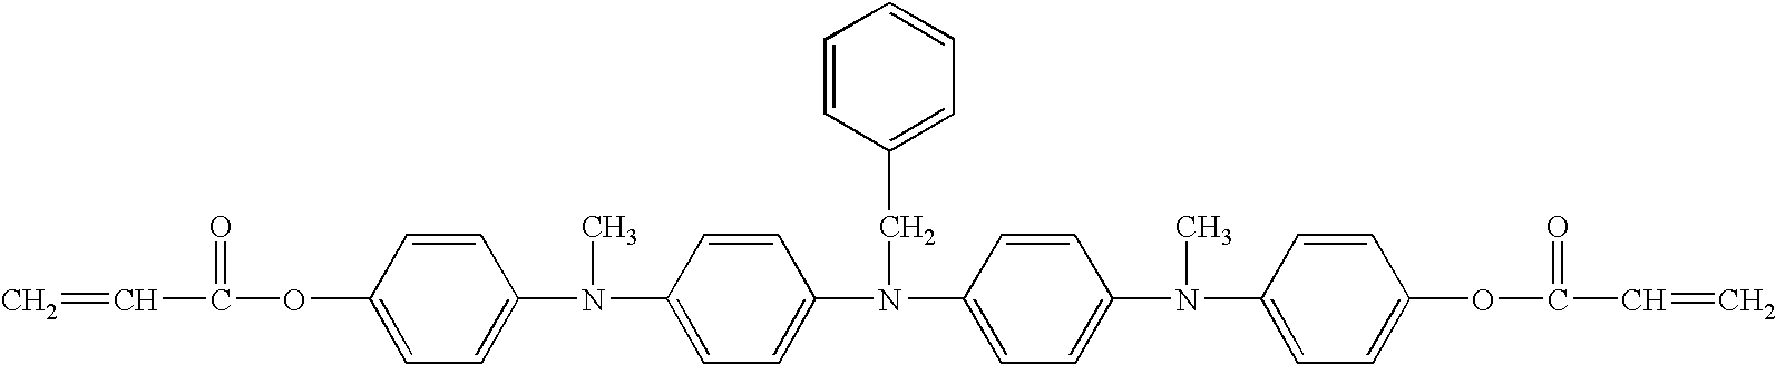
C=CC(=O)OC1=CC=C(N(C)C2=CC=C(N(CC3=CC=CC=C3)C3=CC=C(N(C)C4=CC=C(OC(=O)C=C)C=C4)C=C3)C=C2)C=C1
